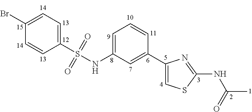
C1=C(NS(C2=CC=C(Br)C=C2)(=O)=O)C=C(C2=CSC(NC(C)=O)=N2)C=C1
